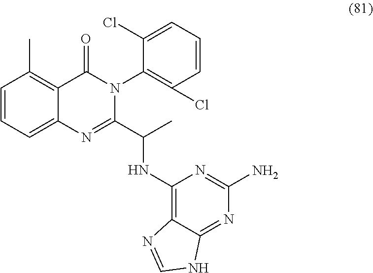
C1=CC=C2C(=C1C)C(=O)N(C1=C(Cl)C=CC=C1Cl)C(C(C)NC1=C3C(=NC(N)=N1)NC=N3)=N2
